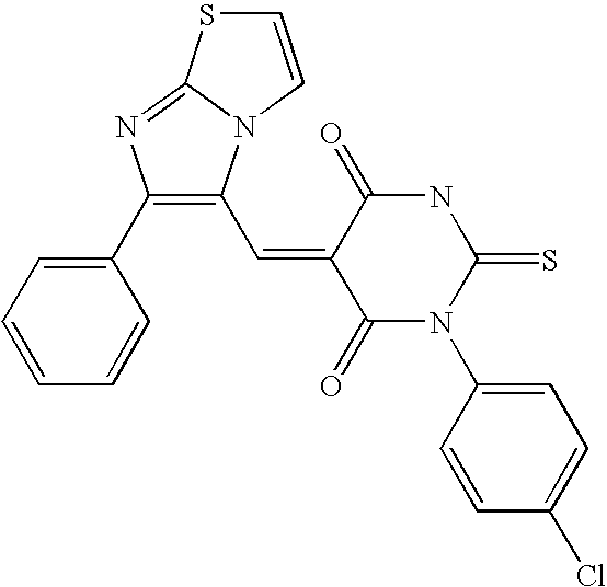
C1(C2=CC=CC=C2)=C(C=C2C(=O)N(C3=CC=C(Cl)C=C3)C(=S)NC2=O)N2C(=N1)SC=C2
